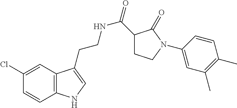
C12=C(C=C(Cl)C=C1)C(CCNC(=O)C1CCN(C3=CC(C)=C(C)C=C3)C1=O)=CN2
